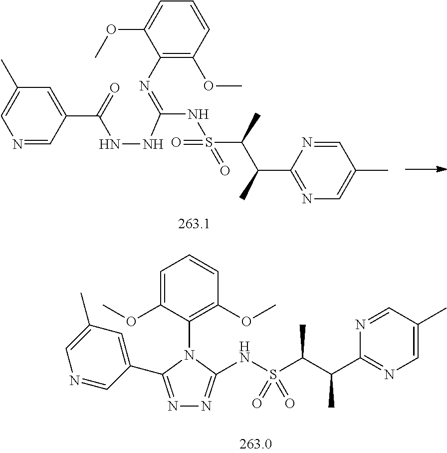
N1=C(C2=CC(C)=CN=C2)N(C2=C(OC)C=CC=C2OC)C(NS(C(C(C2=NC=C(C)C=N2)C)C)(=O)=O)=N1.C1=NC(C(C(S(=O)(NC(=NC2=C(OC)C=CC=C2OC)NNC(C2=CC(C)=CN=C2)=O)=O)C)C)=NC=C1C
